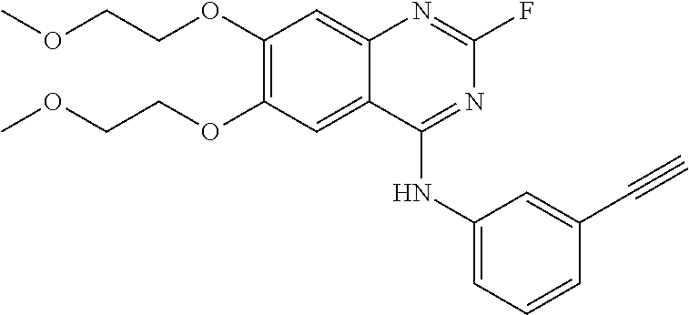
C1(OCCOC)=C(OCCOC)C=C2C(=C1)N=C(F)N=C2NC1=CC=CC(C#C)=C1
